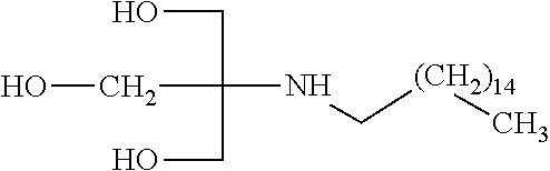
N(C[(CH2)14]C)C(CO)(CO)CO
